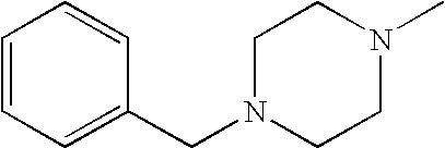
C1=CC=C(CN2CCN(C)CC2)C=C1
